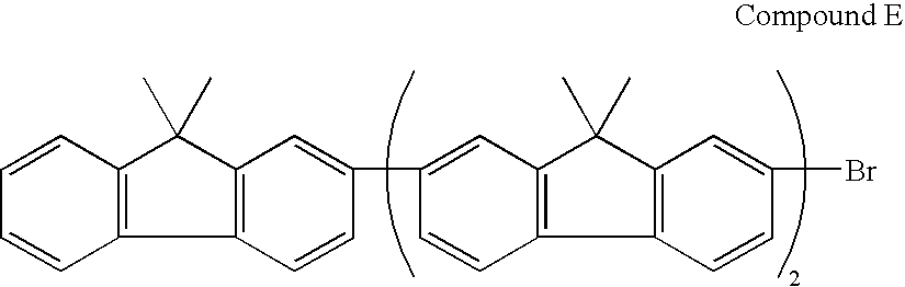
C1=CC(C2=CC3=C(C4=C(C=C(Br)C=C4)C3(C)C)C=C2)=CC2=C1C1=C(C2(C)C)C=CC=C1
